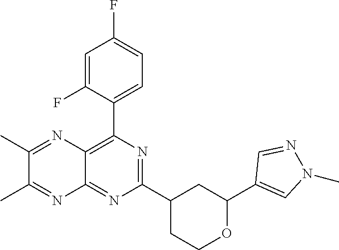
N1=C(C2CC(C3=CN(C)N=C3)OCC2)N=C2C(=C1C1=CC=C(F)C=C1F)N=C(C)C(C)=N2
